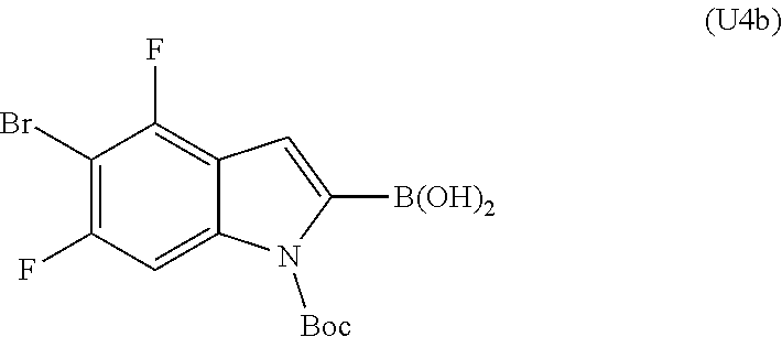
C1(Br)=C(F)C=C2C(=C1F)C=C([B(OH)2])N2[Boc]
